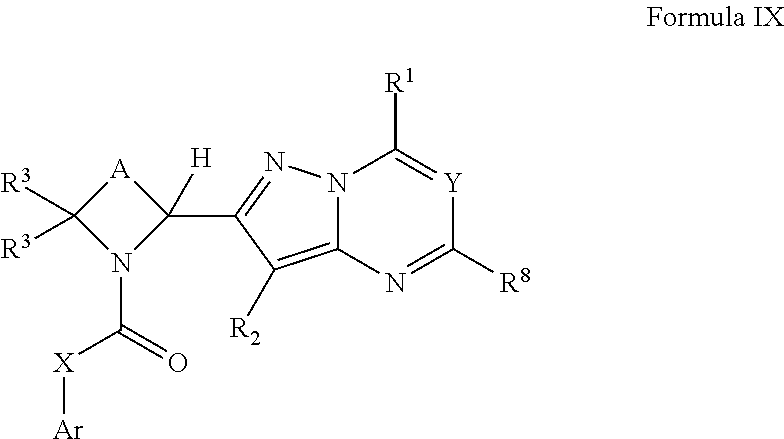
N12C(=C([R2])C(C3([H])[A]C([R3])([R3])N3C(=O)[X][Ar])=N1)N=C([R8])[Y]=C2[R1]
